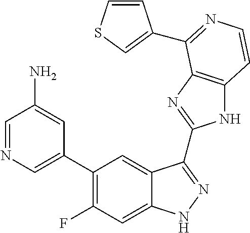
C1=C(C2=C(F)C=C3C(=C2)C(C2=NC4=C(N2)C=CN=C4C2=CSC=C2)=NN3)C=C(N)C=N1
